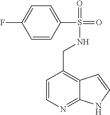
C1=CN=C2C(=C1CNS(=O)(=O)C1=CC=C(F)C=C1)C=CN2
